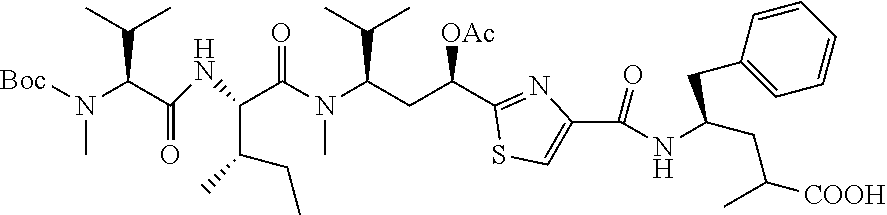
C(NC(C(C(C)C)N(C)[Boc])=O)(C(N(C(CC(C1=NC(C(=O)NC(CC([COOH])C)CC2=CC=CC=C2)=CS1)[OAc])C(C)C)C)=O)C(CC)C
